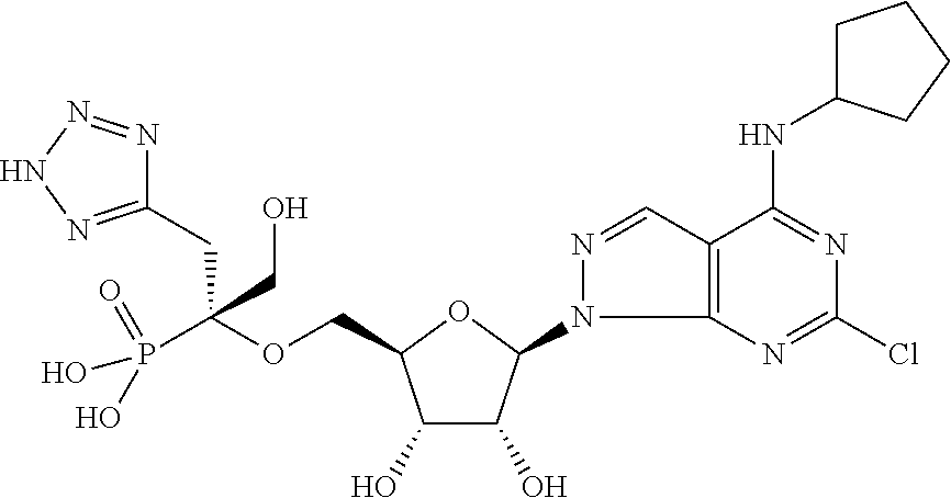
P(C(OCC1C(O)C(O)C(N2C3=C(C=N2)C(NC2CCCC2)=NC(Cl)=N3)O1)(CC1=NNN=N1)CO)(O)(=O)O
